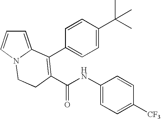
C1(C2=C(C(NC3=CC=C([CF3])C=C3)=O)CCN3C=CC=C32)=CC=C(C(C)(C)C)C=C1
